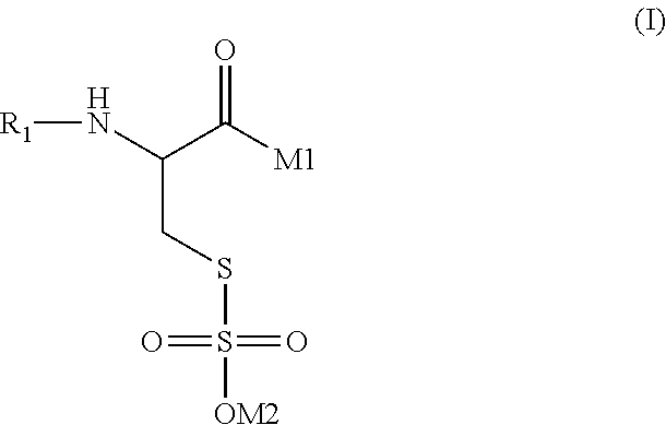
O=C([M1])C(N[R1])CSS(=O)(=O)[OM2]
